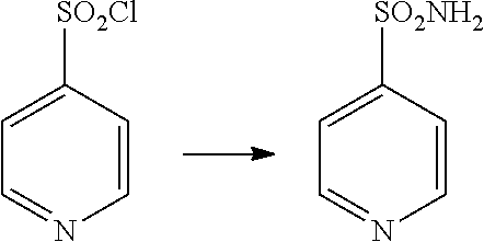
C1=CC([SO2Cl])=CC=N1.C1=CC([SO2NH2])=CC=N1
